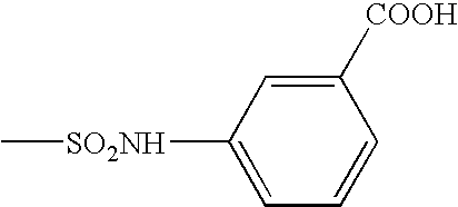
C1([SO2NH]C)=CC=CC([COOH])=C1
